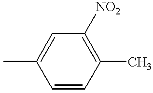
C1(C)=CC([NO2])=C(C)C=C1
